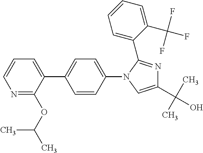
N1=C(OC(C)C)C(C2=CC=C(N3C(C4=CC=CC=C4C(F)(F)F)=NC(C(C)(C)O)=C3)C=C2)=CC=C1
